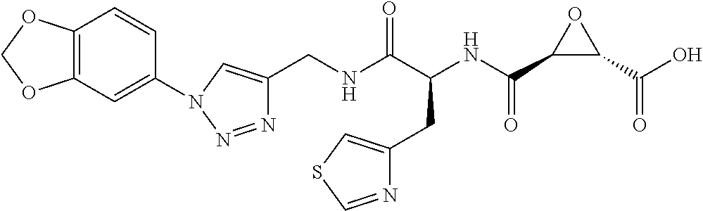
N1=NN(C2=CC3=C(C=C2)OCO3)C=C1CNC(C(NC(C1C(C(O)=O)O1)=O)CC1=CSC=N1)=O
